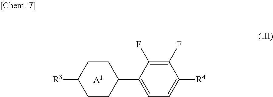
C1CC(C2=CC=C([R4])C(F)=C2F)CCC1[R3].[A1]
